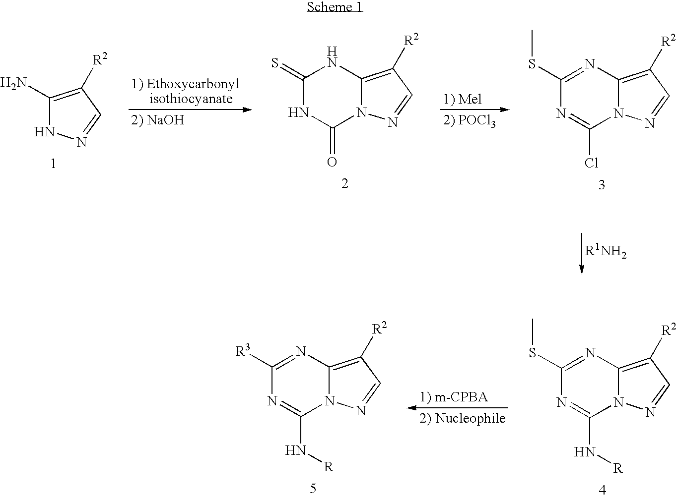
C1(N)=C([R2])C=NN1.C1(=S)NC(=O)N2C(=C([R2])C=N2)N1.C1(SC)=NC2=C([R2])C=NN2C(Cl)=N1.C1(SC)=NC2=C([R2])C=NN2C(N[R])=N1.C1([R3])=NC2=C([R2])C=NN2C(N[R])=N1
